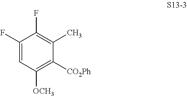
C1(F)=CC([OCH3])=C([CO2Ph])C(C)=C1F
